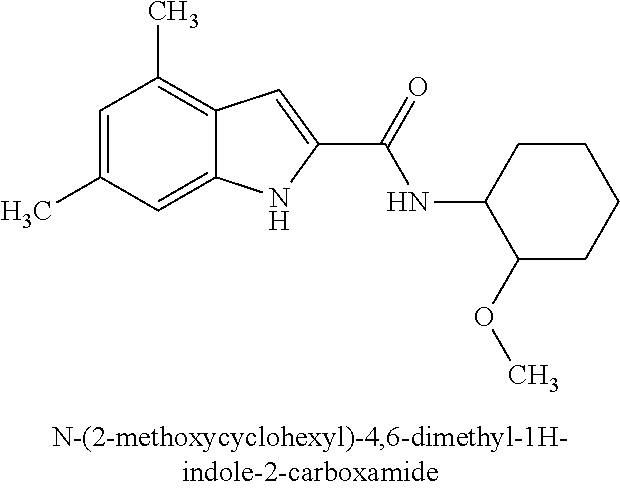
C12=CC(C)=CC(C)=C1C=C(C(=O)NC1C(OC)CCCC1)N2
